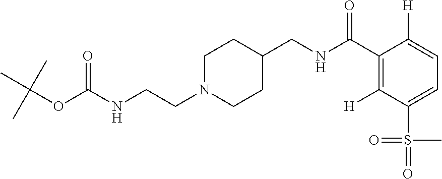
C1N(CCNC(OC(C)(C)C)=O)CCC(CNC(C2=C([H])C(S(=O)(C)=O)=CC=C2[H])=O)C1
